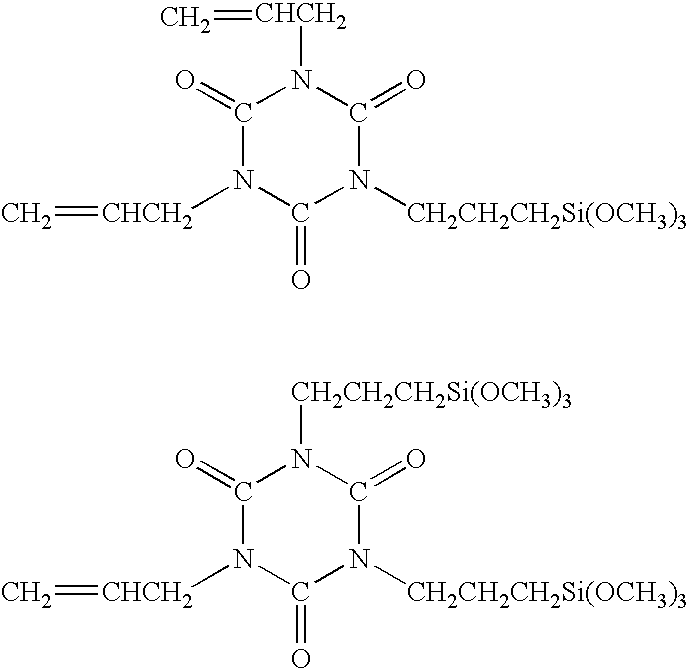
C1(=O)N([CHCH2]=C)C(=O)N([CH2CH2CH2Si(OCH3)3])C(=O)N1[CHCH2]=C.C1(=O)N([CHCH2]=C)C(=O)N([CH2CH2CH2Si(OCH3)3])C(=O)N1[CH2CH2CH2Si(OCH3)3]
